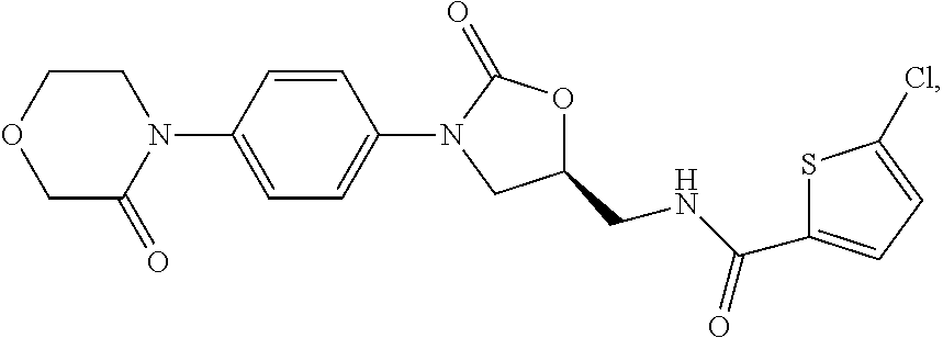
N1(C2=CC=C(N3CC(CNC(C4=CC=C(Cl)S4)=O)OC3=O)C=C2)C(=O)COCC1
